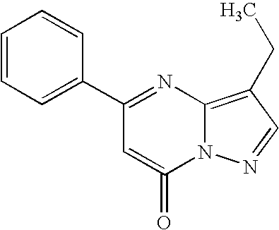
C1(C2=NC3=C(CC)C=NN3C(=O)=C2)=CC=CC=C1
